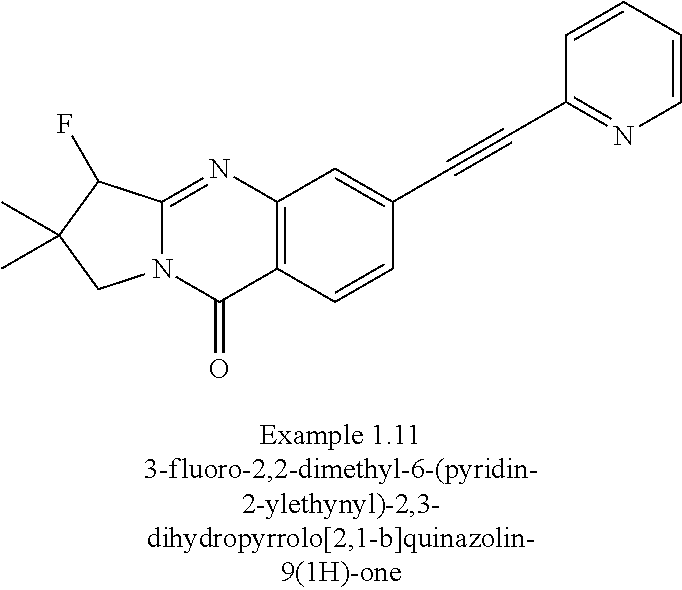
N12C(=NC3=C(C1=O)C=CC(C#CC1=NC=CC=C1)=C3)C(F)C(C)(C)C2
